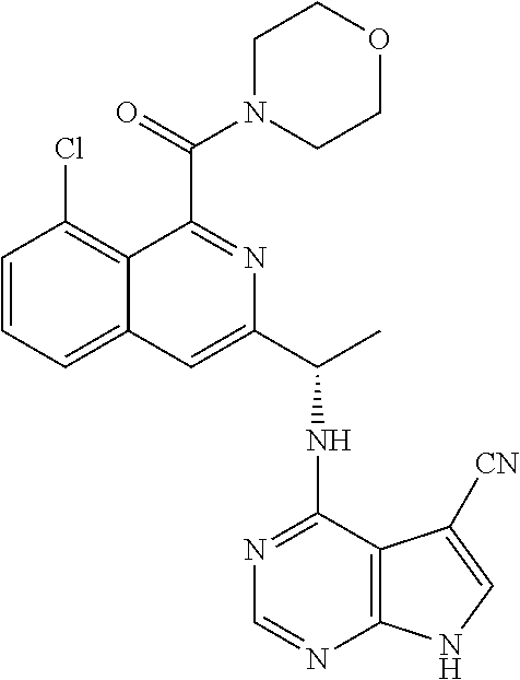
C1=CC=C2C(=C1Cl)C(C(=O)N1CCOCC1)=NC(C(C)NC1=NC=NC3=C1C([CN])=CN3)=C2
